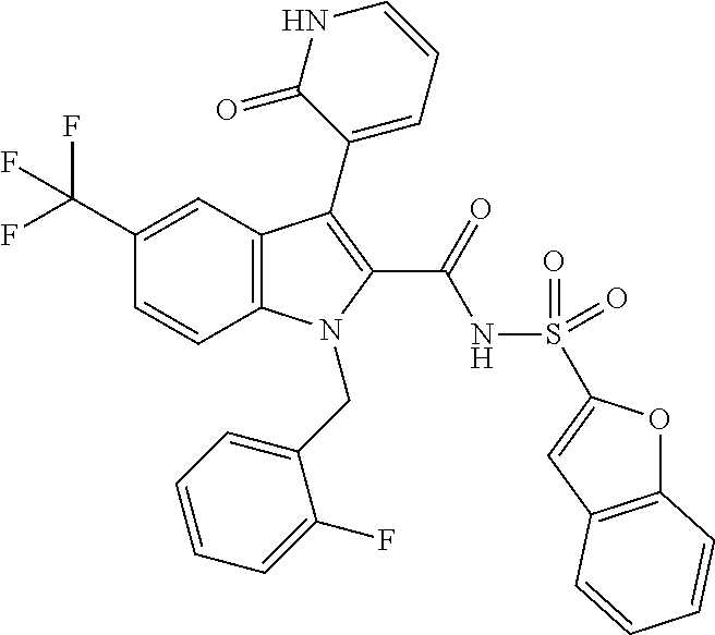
C1(C(F)(F)F)=CC2=C(C=C1)N(CC1=CC=CC=C1F)C(C(=O)NS(=O)(=O)C1=CC3=C(O1)C=CC=C3)=C2C1=CC=CNC1=O
